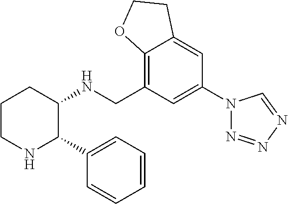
C1CNC(C2=CC=CC=C2)C(NCC2=C3C(=CC(N4N=NN=C4)=C2)CCO3)C1
